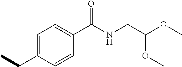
C1=C(CC)C=CC(C(NCC(OC)OC)=O)=C1
